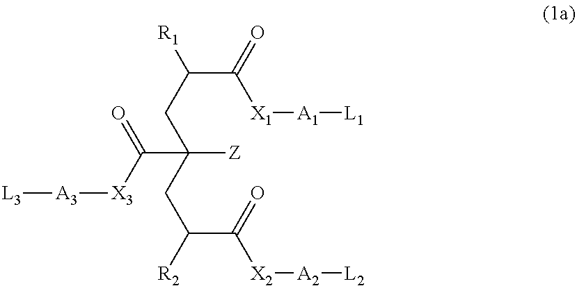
[X1](C(C(CC(CC([R2])C(=O)[X2][A2][L2])(C([X3][A3][L3])=O)[Z])[R1])=O)[A1][L1]
